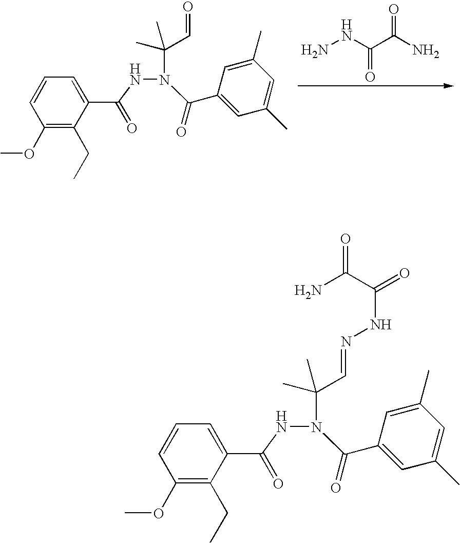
N(N(C(C=O)(C)C)C(C1=CC(C)=CC(C)=C1)=O)C(C1=CC=CC(OC)=C1CC)=O.NNC(C(N)=O)=O.N(N(C(C=NNC(=O)C(N)=O)(C)C)C(C1=CC(C)=CC(C)=C1)=O)C(C1=CC=CC(OC)=C1CC)=O
